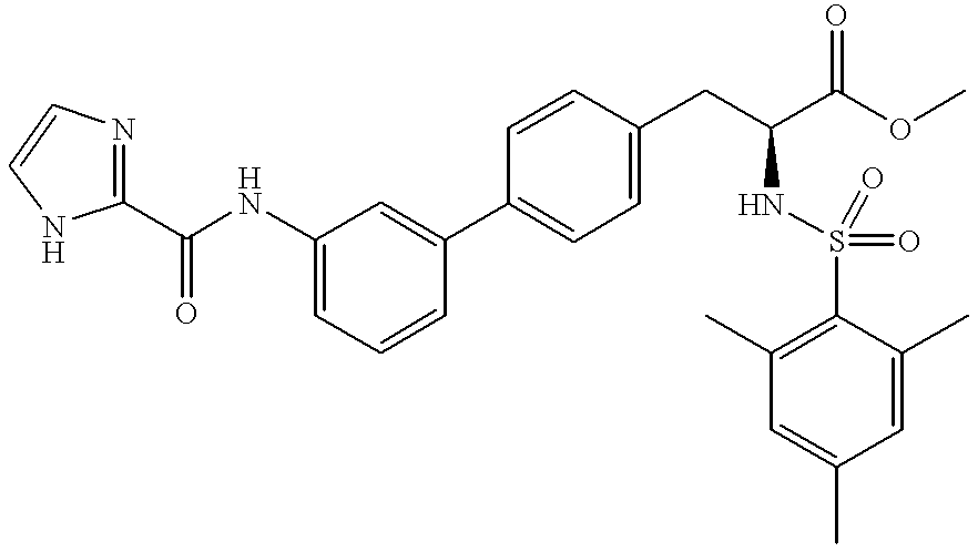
C1=C(C2=CC(NC(=O)C3=NC=CN3)=CC=C2)C=CC(CC(NS(C2=C(C)C=C(C)C=C2C)(=O)=O)C(=O)OC)=C1
